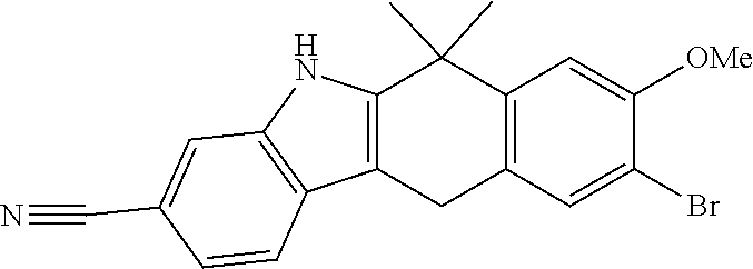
C12=C(C(C)(C)C3=C(C1)C=C(Br)C([OMe])=C3)NC1=C2C=CC(C#N)=C1
